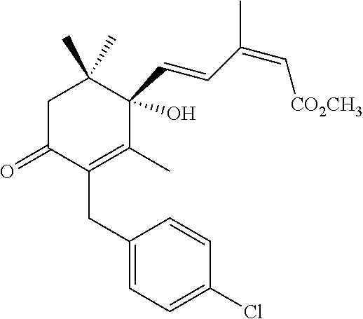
C1C(=O)C(CC2=CC=C(Cl)C=C2)=C(C)C(O)(C=CC(C)=C[CO2CH3])C1(C)C
